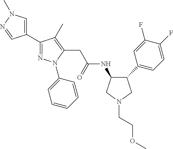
C1(C2=NN(C3=CC=CC=C3)C(CC(NC3C(C4=CC=C(F)C(F)=C4)CN(CCOC)C3)=O)=C2C)=CN(C)N=C1
